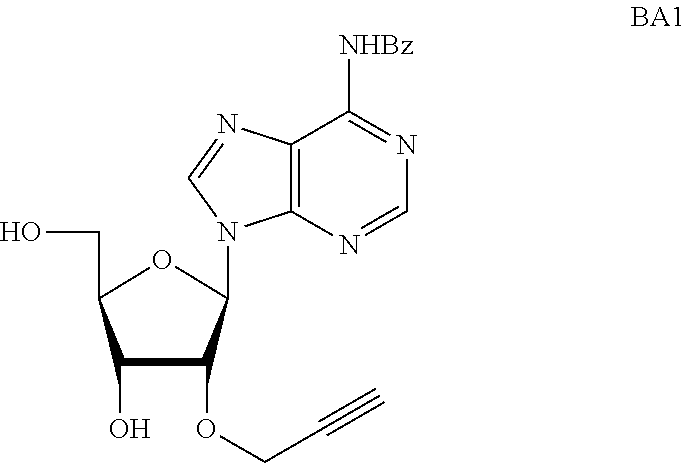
C1(O)C(OCC#C)C(N2C3=C(C([NHBz])=NC=N3)N=C2)OC1CO
